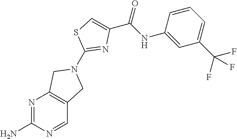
N1=C(N)N=CC2=C1CN(C1=NC(C(NC3=CC(C(F)(F)F)=CC=C3)=O)=CS1)C2
